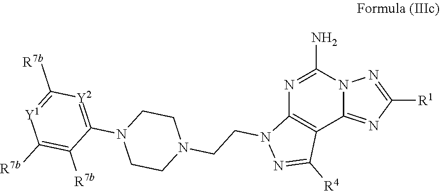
[R1]C1=NN2C(=N1)C1=C(N=C2N)N(CCN2CCN(C3=[Y2]C([R7b])=[Y1]C([R7b])=C3[R7b])CC2)N=C1[R4]
